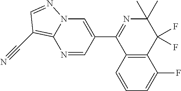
C12=C(C=CC=C1F)C(C1=CN3C(=C(C#N)C=N3)N=C1)=NC(C)(C)C2(F)F
